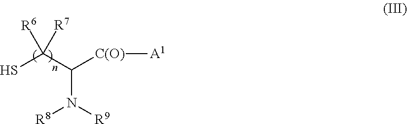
SC(C([C(O)][A1])N([R9])[R8])([R6])[R7]
